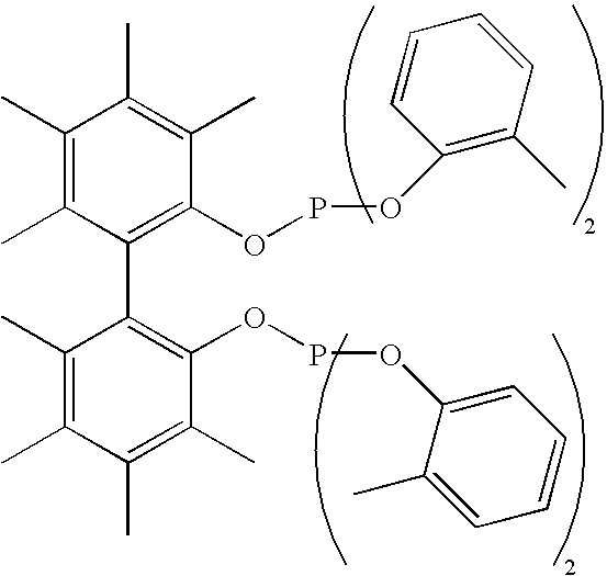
C1(C)=C(C)C(C2=C(OPOC3=CC=CC=C3C)C(C)=C(C)C(C)=C2C)=C(OPOC2=C(C)C=CC=C2)C(C)=C1C
